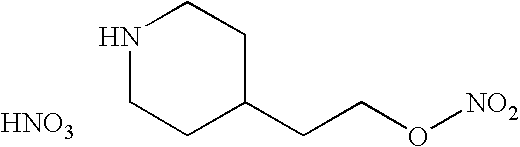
N1CCC(CCO[NO2])CC1.[HNO3]
